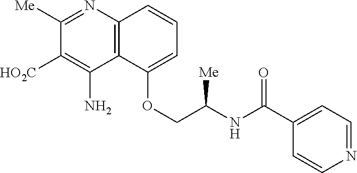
C1([Me])=NC2=C(C(N)=C1[HO2C])C(OCC(NC(C1=CC=NC=C1)=O)[Me])=CC=C2
